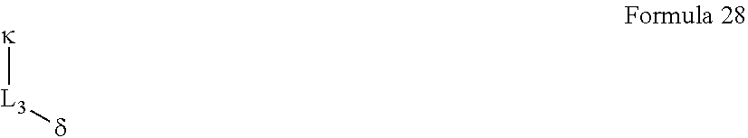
[L3]([d])[k]
